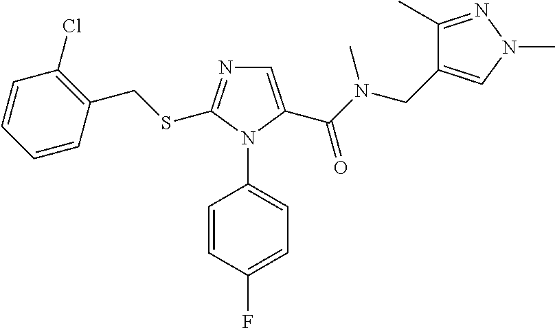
C1=C(C(N(CC2=CN(C)N=C2C)C)=O)N(C2=CC=C(F)C=C2)C(SCC2=C(Cl)C=CC=C2)=N1
